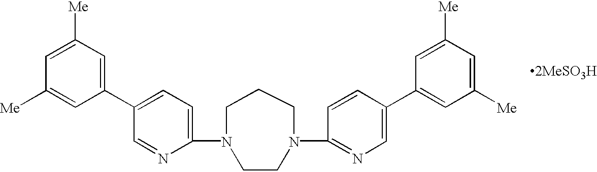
C1(N2CCCN(C3=NC=C(C4=CC([Me])=CC([Me])=C4)C=C3)CC2)=CC=C(C2=CC([Me])=CC([Me])=C2)C=N1
